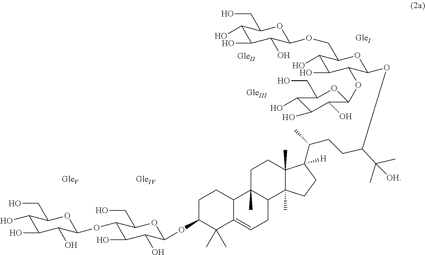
C1(O)C(O)C(O)C(OCC2C(O)C(O)C(OC3C(O)C(O)C(O)C(CO)O3)C(OC(CCC(C)C3([H])C4(C)C(C)(CC3)C3C(C)(CC4)C4C(=CC3)C(C)(C)C(OC3C(O)C(O)C(OC5C(O)C(O)C(O)C(CO)O5)C(CO)O3)CC4)C(C)(C)[OH])O2)OC1CO
